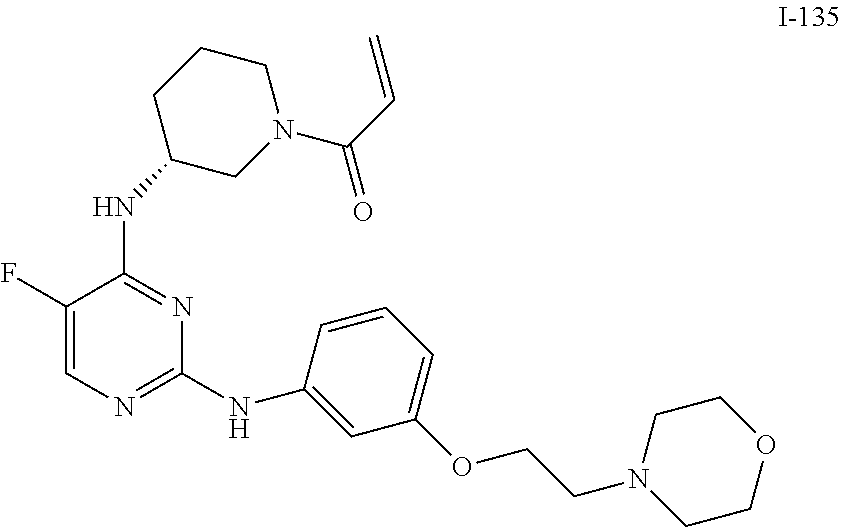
C1(F)=CN=C(NC2=CC(OCCN3CCOCC3)=CC=C2)N=C1NC1CN(C(C=C)=O)CCC1
